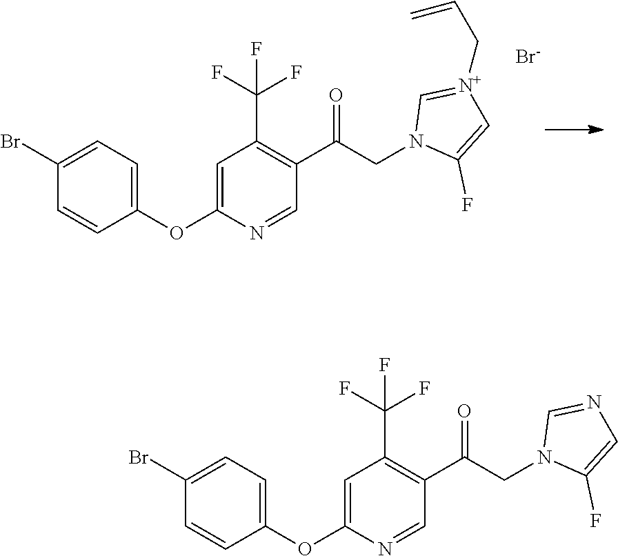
C1(Br)=CC=C(OC2=CC(C(F)(F)F)=C(C(=O)CN3C(F)=C[N+](CC=C)=C3)C=N2)C=C1.[Br-].C1(Br)=CC=C(OC2=CC(C(F)(F)F)=C(C(=O)CN3C(F)=CN=C3)C=N2)C=C1
